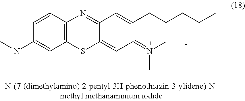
C1=CC2=C(C=C1N(C)C)SC1=CC(=N(C)C)C(CCCCC)=CC1=N2.I
